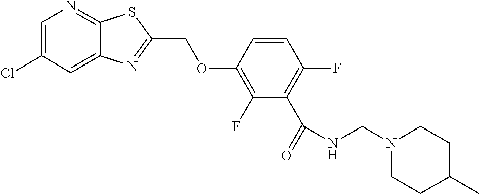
C12=CC(Cl)=CN=C1SC(COC1=C(F)C(C(=O)NCN3CCC(C)CC3)=C(F)C=C1)=N2
